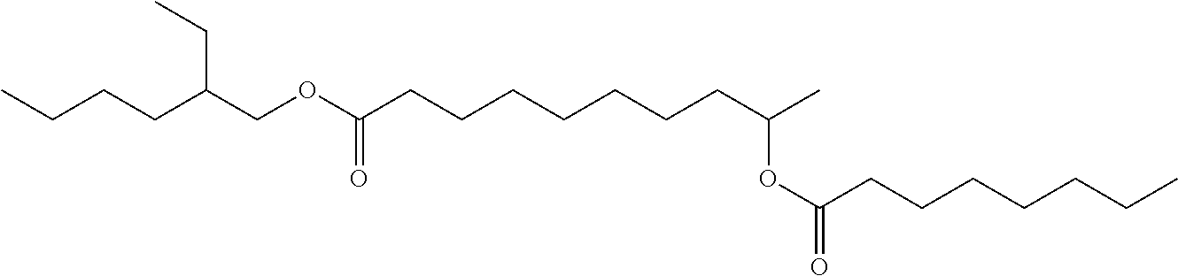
CCCCC(COC(CCCCCCCC(C)OC(=O)CCCCCCC)=O)CC
